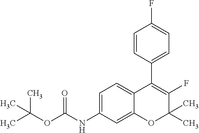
C1=C(NC(OC(C)(C)C)=O)C=C2C(=C1)C(C1=CC=C(F)C=C1)=C(F)C(C)(C)O2
